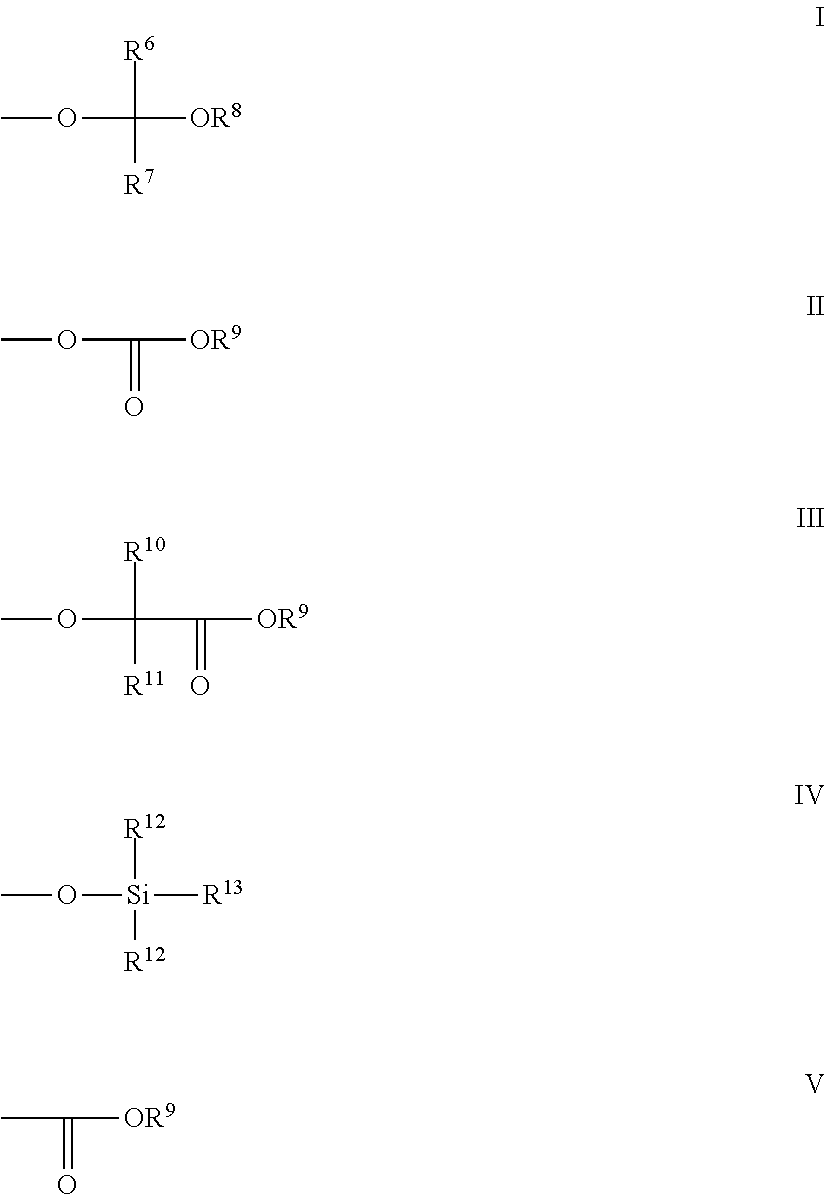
COC([R6])([R7])[OR8].COC(=O)[OR9].COC([R10])([R11])C(=O)[OR9].CO[Si]([R13])([R12])[R12].CC(=O)[OR9]
